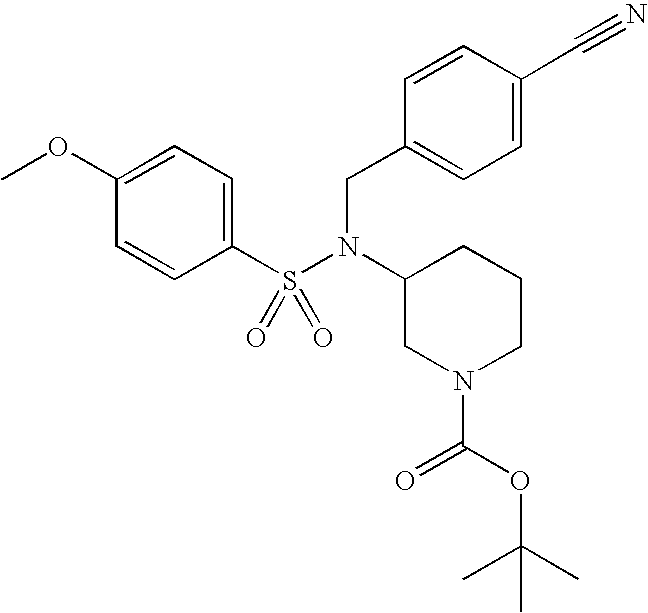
C1(OC)=CC=C(S(N(C2CN(C(OC(C)(C)C)=O)CCC2)CC2=CC=C(C#N)C=C2)(=O)=O)C=C1
